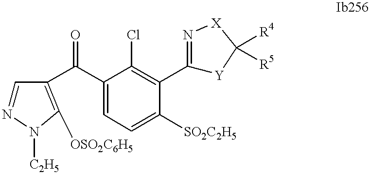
C1=NN([C2H5])C([OSO2C6H5])=C1C(C1=CC=C([SO2C2H5])C(C2=N[X]C([R4])([R5])[Y]2)=C1Cl)=O
